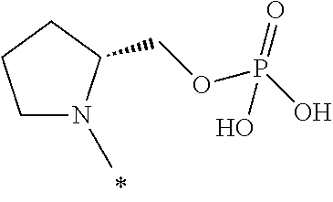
C1N(C)C(COP(O)(=O)O)CC1
